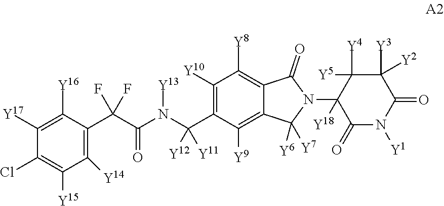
C1([Y17])=C([Y16])C(C(C(=O)N(C(C2=C([Y10])C([Y8])=C3C(=C2[Y9])C([Y6])([Y7])N(C2([Y18])C(=O)N([Y1])C(=O)C([Y3])([Y2])C2([Y5])[Y4])C3=O)([Y11])[Y12])[Y13])(F)F)=C([Y14])C([Y15])=C1Cl
